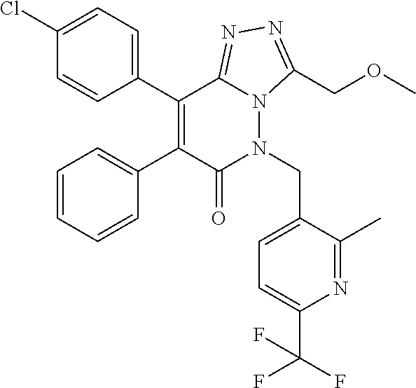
C1(Cl)=CC=C(C2=C(C3=CC=CC=C3)C(=O)N(CC3=CC=C(C(F)(F)F)N=C3C)N3C2=NN=C3COC)C=C1
